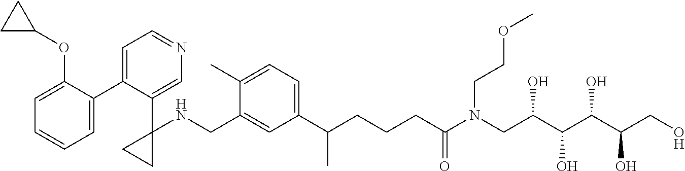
C1(C2=CC=NC=C2C2(NCC3=CC(C(CCCC(N(CC(C(C(C(CO)O)O)O)O)CCOC)=O)C)=CC=C3C)CC2)=CC=CC=C1OC1CC1
